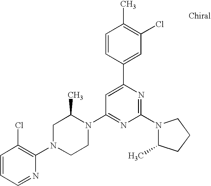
C1=CC=NC(N2CCN(C3=NC(N4C(C)CCC4)=NC(C4=CC(Cl)=C(C)C=C4)=C3)C(C)C2)=C1Cl
